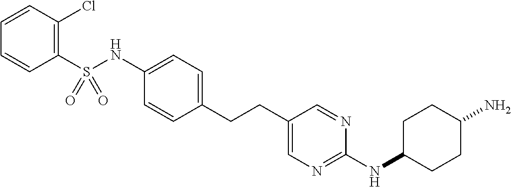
C1(S(NC2=CC=C(CCC3=CN=C(NC4CCC(N)CC4)N=C3)C=C2)(=O)=O)=C(Cl)C=CC=C1
